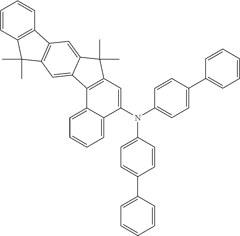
C1(N(C2=CC=C(C3=CC=CC=C3)C=C2)C2=CC=C(C3=CC=CC=C3)C=C2)=CC2=C(C3=CC=CC=C13)C1=CC3=C(C=C1C2(C)C)C1=C(C3(C)C)C=CC=C1
